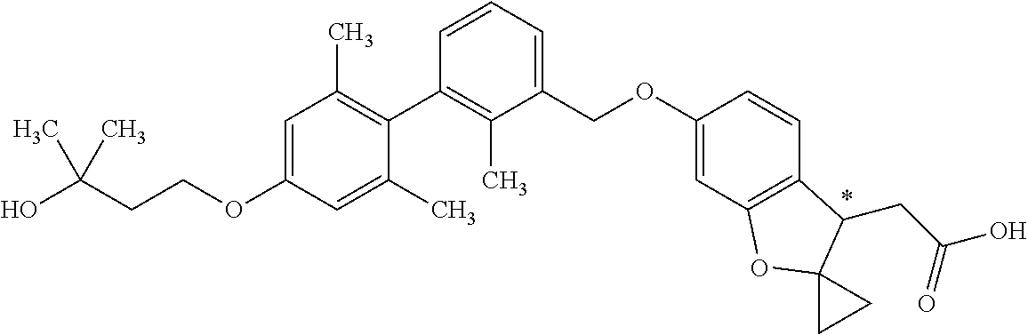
C1=C(OCCC(O)(C)C)C=C(C)C(C2=C(C)C(COC3=CC4=C(C=C3)C(CC(O)=O)C3(O4)CC3)=CC=C2)=C1C
